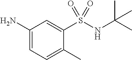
C1(N)=CC=C(C)C(S(NC(C)(C)C)(=O)=O)=C1
